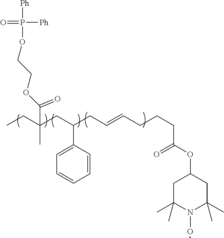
[Ph]P([Ph])(=O)OCCOC(C(CC)(CC(CC=CCCCC(OC1CC(C)(C)N(O)C(C)(C)C1)=O)C1=CC=CC=C1)C)=O
